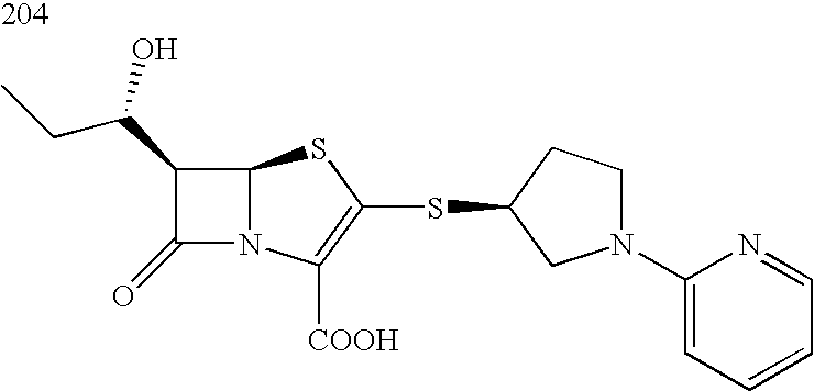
C12N(C([COOH])=C(SC3CN(C4=CC=CC=N4)CC3)S1)C(=O)C2C(CC)O
